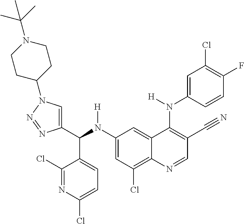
C1(N(C(C2=CN(C3CCN(C(C)(C)C)CC3)N=N2)C2=CC=C(Cl)N=C2Cl)[H])=CC(Cl)=C2C(=C1)C(N(C1=CC(Cl)=C(F)C=C1)[H])=C(C#N)C=N2
